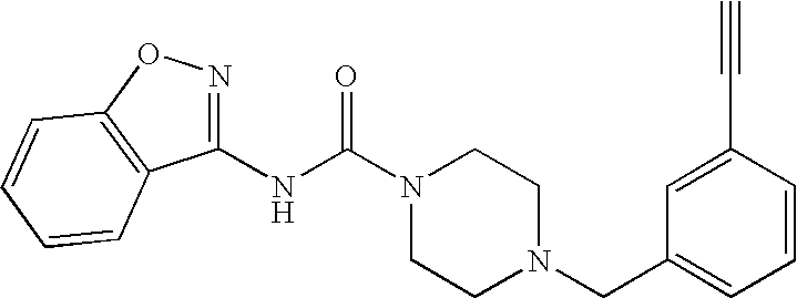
N(C(N1CCN(CC2=CC=CC(C#C)=C2)CC1)=O)C1=NOC2=C1C=CC=C2
